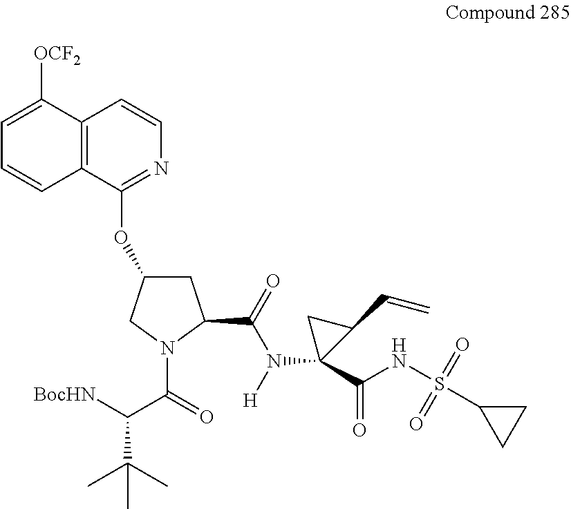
[BocHN]C(C(=O)N1C(C(=O)N([H])C2(C(NS(C3CC3)(=O)=O)=O)C(C=C)C2)CC(OC2=NC=CC3=C2C=CC=C3[OCF2])C1)C(C)(C)C
